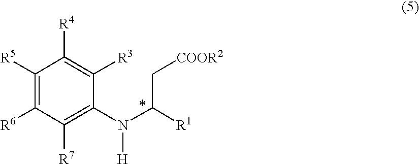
C1([R5])=C([R6])C([R7])=C(N(C([R1])C[COOR2])[H])C([R3])=C1[R4]
